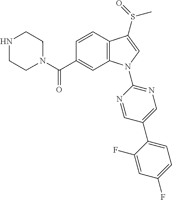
C(C1=CC2=C(C=C1)C(S(C)=O)=CN2C1=NC=C(C2=CC=C(F)C=C2F)C=N1)(=O)N1CCNCC1
